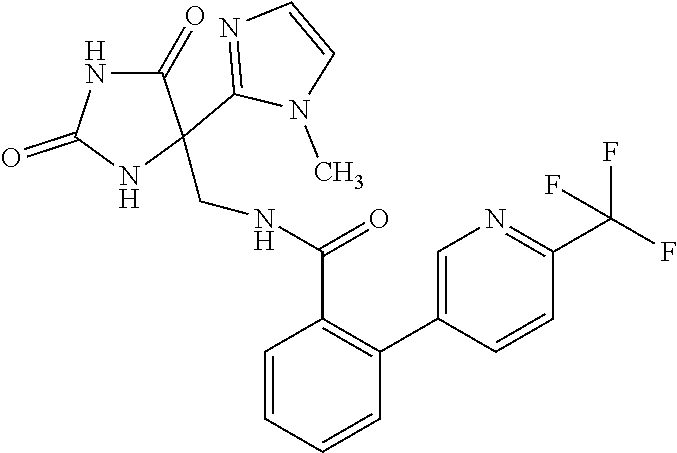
C1(=O)NC(=O)NC1(C1=NC=CN1C)CNC(C1=C(C2=CN=C(C(F)(F)F)C=C2)C=CC=C1)=O
